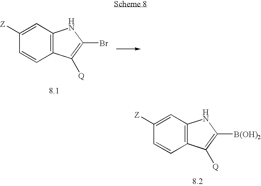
C1=C([Z])C=CC2=C1NC([B(OH)2])=C2[Q].C1=C([Z])C=CC2=C1NC(Br)=C2[Q]
